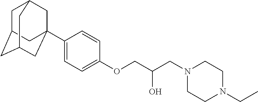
C1C2CC3CC(C4=CC=C(OCC(CN5CCN(CC)CC5)O)C=C4)(CC1C3)C2
